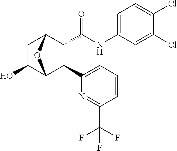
N(C(=O)C1C(C2=CC=CC(C(F)(F)F)=N2)C2C(O)CC1O2)C1=CC=C(Cl)C(Cl)=C1
